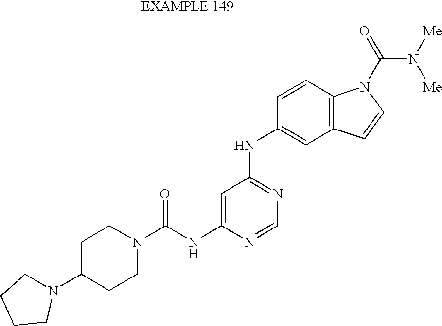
C1=C(NC(N2CCC(N3CCCC3)CC2)=O)N=CN=C1NC1=CC2=C(C=C1)N(C(=O)N([Me])[Me])C=C2
